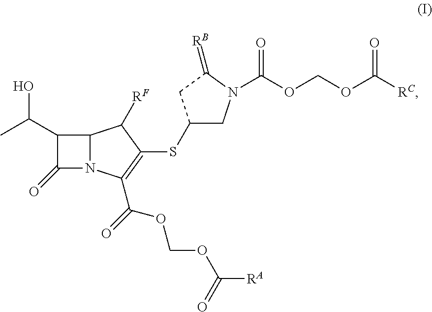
C1(C(C)O)C(=O)N2C1C([RF])C(SC1CN(C(OCOC([RC])=O)=O)C(=[RB])C1)=C2C(OCOC([RA])=O)=O
